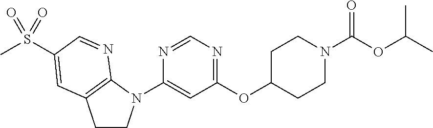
C1(N2CCC3=C2N=CC(S(C)(=O)=O)=C3)=CC(OC2CCN(C(=O)OC(C)C)CC2)=NC=N1
